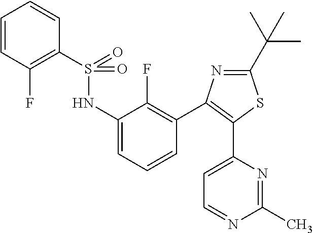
C1=C(NS(C2=C(F)C=CC=C2)(=O)=O)C(F)=C(C2=C(C3=CC=NC(C)=N3)SC(C(C)(C)C)=N2)C=C1
